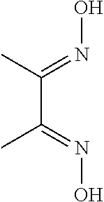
C(C(=NO)C)(C)=NO
